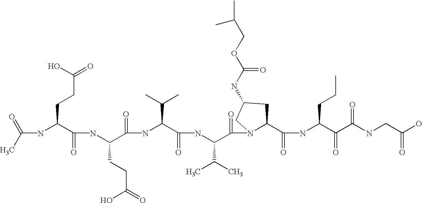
C(NC(C(NC(C(=O)NC(C(=O)NC(C(=O)N1C(C(=O)NC(C(=O)C(NCC(O)=O)=O)CCC)CC(NC(=O)OCC(C)C)C1)C(C)C)C(C)C)CCC(=O)O)=O)CCC(=O)O)(C)=O
